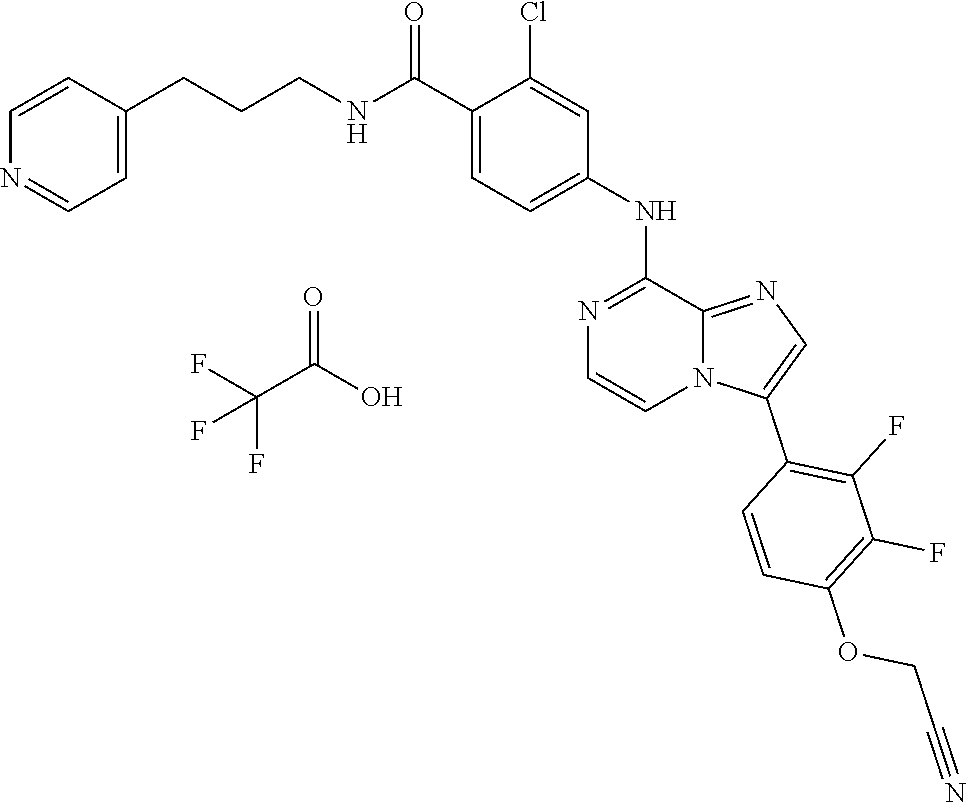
O=C(O)C(F)(F)F.C12=NC=C(C3=C(F)C(F)=C(OCC#N)C=C3)N1C=CN=C2NC1=CC=C(C(NCCCC2=CC=NC=C2)=O)C(Cl)=C1
